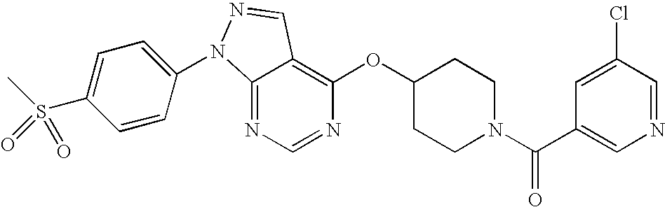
C12=NC=NC(OC3CCN(C(C4=CN=CC(Cl)=C4)=O)CC3)=C1C=NN2C1=CC=C(S(C)(=O)=O)C=C1
